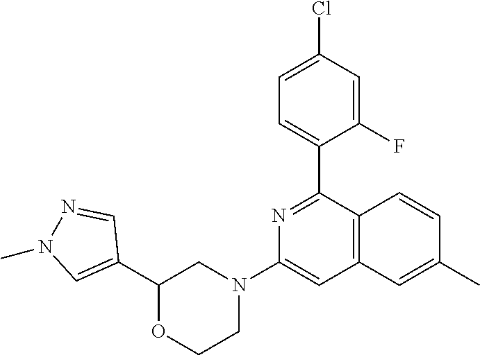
C1(C2=NC(N3CCOC(C4=CN(C)N=C4)C3)=CC3=C2C=CC(C)=C3)=CC=C(Cl)C=C1F
